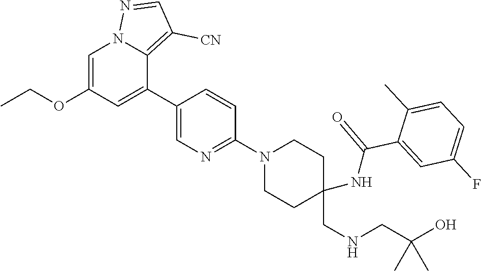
CCOC1=CN2C(=C([CN])C=N2)C(C2=CN=C(N3CCC(CNCC(O)(C)C)(NC(=O)C4=CC(F)=CC=C4C)CC3)C=C2)=C1
